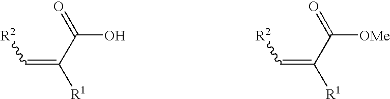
C(=C(C(=O)O)[R1])[R2].C(=C(C(=O)[OMe])[R1])[R2]
